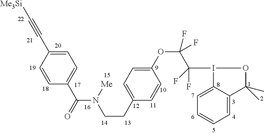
C1=CC(C#C[Me3Si])=CC=C1C(=O)N([Me])CCC1=CC=C(OC(C(I2C3=CC=CC=C3C(C)(C)O2)(F)F)(F)F)C=C1
